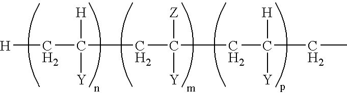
[H]CC([H])([Y])CC([Z])([Y])CC([H])([Y])CC
